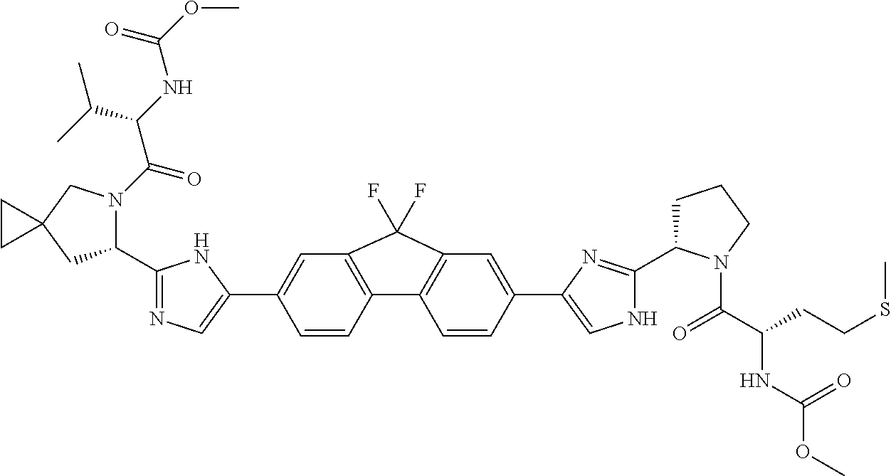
C1(C2=NC=C(C3=CC4=C(C=C3)C3=C(C=C(C5=CNC(C6CCCN6C(C(CCSC)NC(OC)=O)=O)=N5)C=C3)C4(F)F)N2)N(C(C(C(C)C)NC(=O)OC)=O)CC2(C1)CC2
